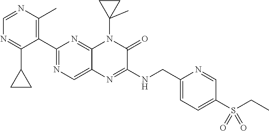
C1(C2=NC=C3C(=N2)N(C2(C)CC2)C(=O)C(NCC2=CC=C(S(CC)(=O)=O)C=N2)=N3)=C(C)N=CN=C1C1CC1
